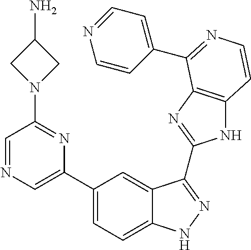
C1(C2=CN=CC(N3CC(N)C3)=N2)=CC=C2C(=C1)C(C1=NC3=C(N1)C=CN=C3C1=CC=NC=C1)=NN2
